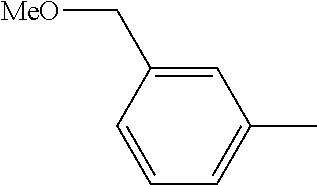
C1=CC(C[MeO])=CC(C)=C1
